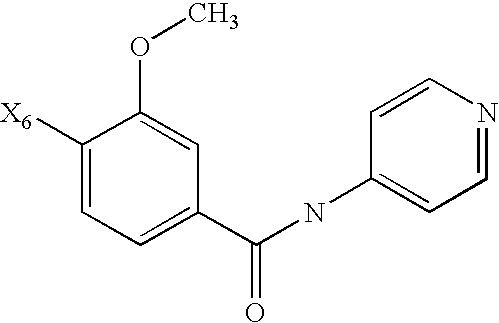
C1([X6])=CC=C(C(=O)NC2=CC=NC=C2)C=C1OC
